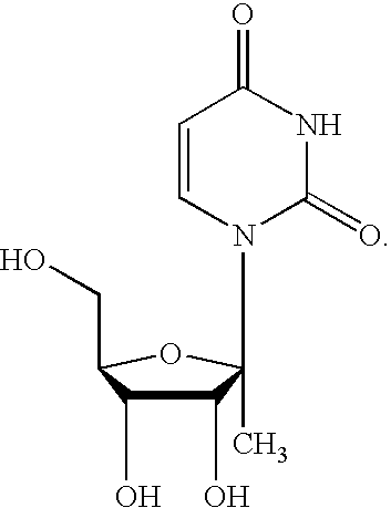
C1=CN(C2(C)C(O)C(O)C(CO)O2)C(=O)NC1=O
